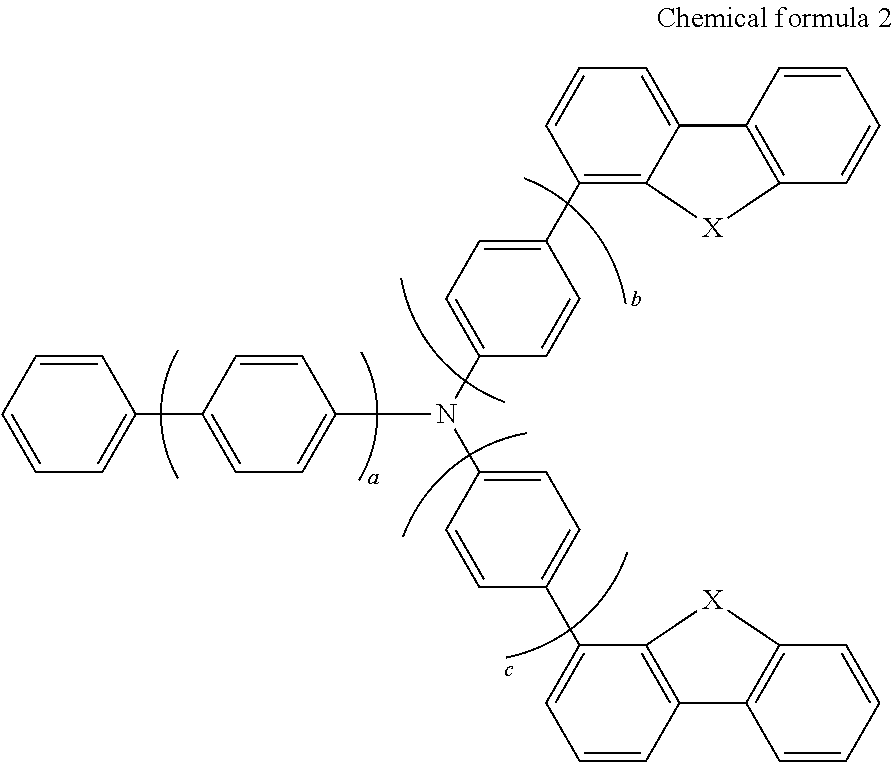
C1=CC=CC=C1C1=CC=C(N(C2=CC=C(C3=C4C(=CC=C3)C3=C(C=CC=C3)[X]4)C=C2)C2=CC=C(C3=CC=CC4=C3[X]C3=C4C=CC=C3)C=C2)C=C1
